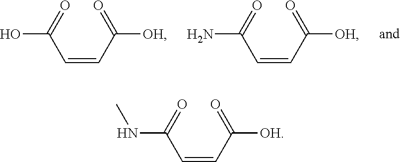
C(=CC(=O)[OH])C(=O)O.C(=CC(=O)[OH])C(=O)N.C(=CC(=O)[OH])C(=O)NC
